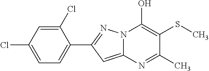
C12=CC(C3=CC=C(Cl)C=C3Cl)=NN1C(O)=C(SC)C(C)=N2
